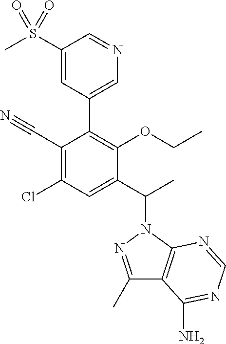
C1(S(C)(=O)=O)=CC(C2=C(OCC)C(C(C)N3C4=C(C(C)=N3)C(N)=NC=N4)=CC(Cl)=C2C#N)=CN=C1
